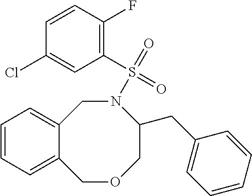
C12=CC=CC=C1COCC(CC1=CC=CC=C1)N(S(=O)(=O)C1=C(F)C=CC(Cl)=C1)C2
